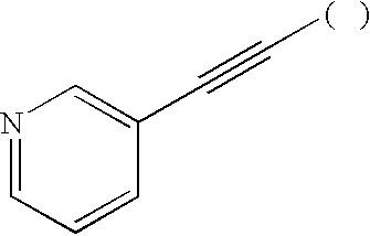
N1=CC=CC(C#C[(   )])=C1
